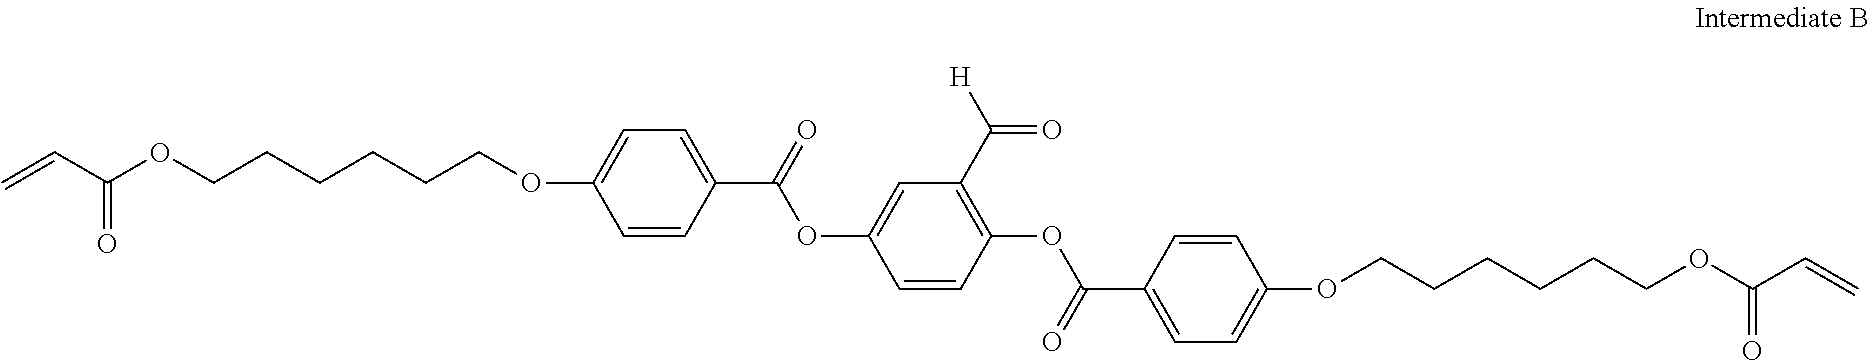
C(C1=CC=C(OCCCCCCOC(C=C)=O)C=C1)(=O)OC1=CC(C([H])=O)=C(OC(C2=CC=C(OCCCCCCOC(C=C)=O)C=C2)=O)C=C1
